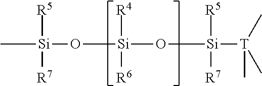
C[Si]([R5])([R7])O[Si]([R4])([R6])O[Si]([T](C)(C)C)([R5])[R7]
